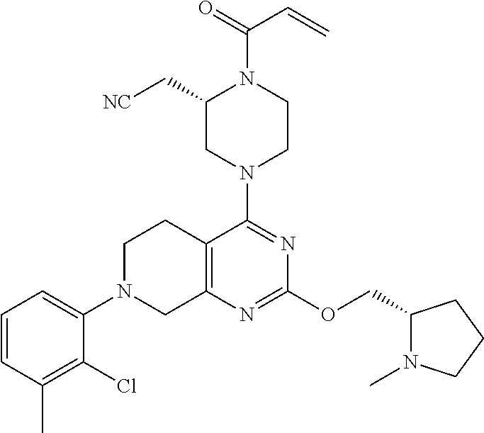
C1(C[NC])CN(C2=NC(OCC3N(C)CCC3)=NC3=C2CCN(C2=CC=CC(C)=C2Cl)C3)CCN1C(=O)C=C
